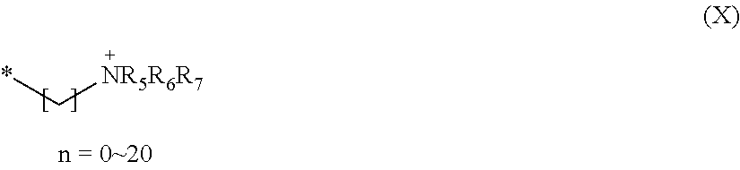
*C[NR5R6R7]
